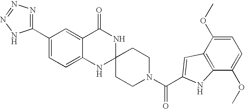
C1(C2=NN=NN2)=CC=C2C(=C1)C(=O)NC1(N2)CCN(C(=O)C2=CC3=C(C(OC)=CC=C3OC)N2)CC1
